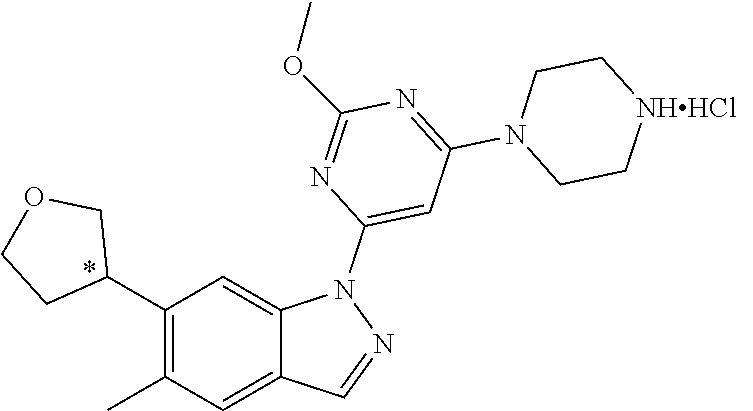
CC1=C(C2COCC2)C=C2C(=C1)C=NN2C1=CC(N2CC[NHHCl ]CC2)=NC(OC)=N1
